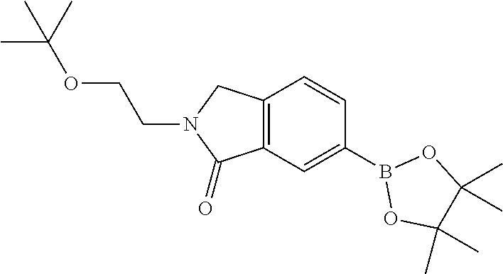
C12=C(CN(CCOC(C)(C)C)C1=O)C=CC(B1OC(C)(C)C(C)(C)O1)=C2
